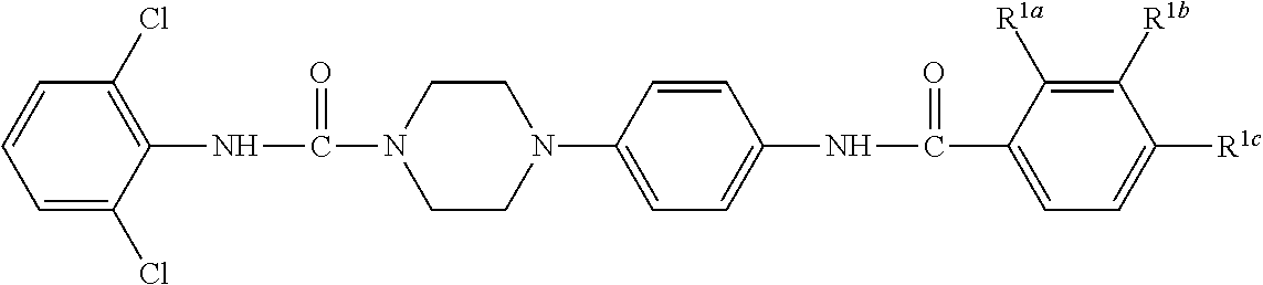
C1=C(Cl)C(NC(N2CCN(C3=CC=C(NC(C4=CC=C([R1c])C([R1b])=C4[R1a])=O)C=C3)CC2)=O)=C(Cl)C=C1
